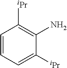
C1=CC=C([iPr])C(N)=C1[iPr]
